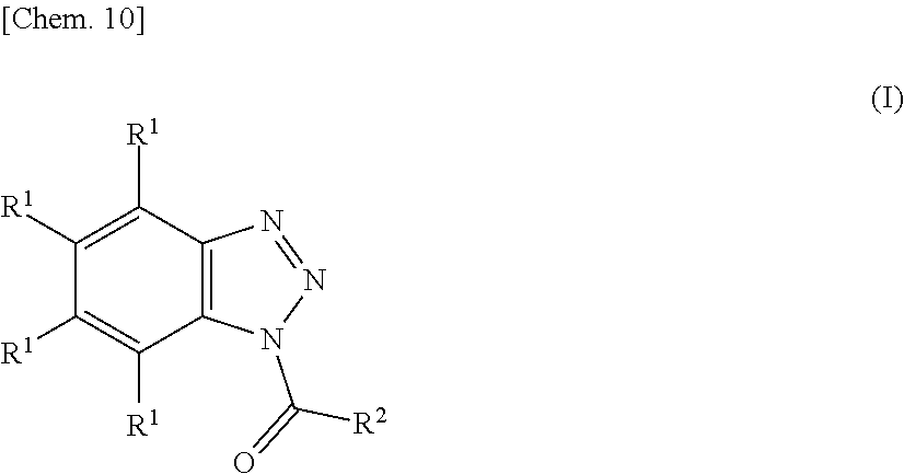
C1([R1])=C([R1])C2=C(C([R1])=C1[R1])N=NN2C(=O)[R2]
